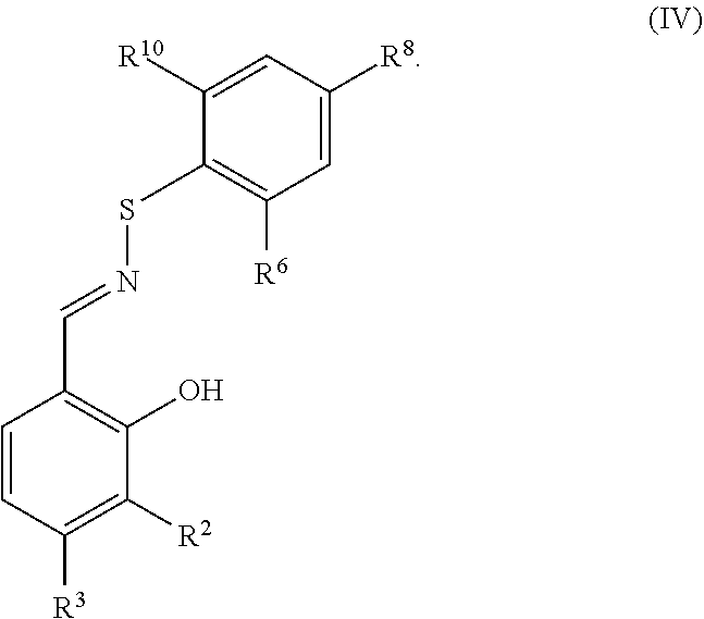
C1=CC(C=NS)=C(O)C([R2])=C1[R3].C1(C)=C([R6])C=C([R8])C=C1[R10]
